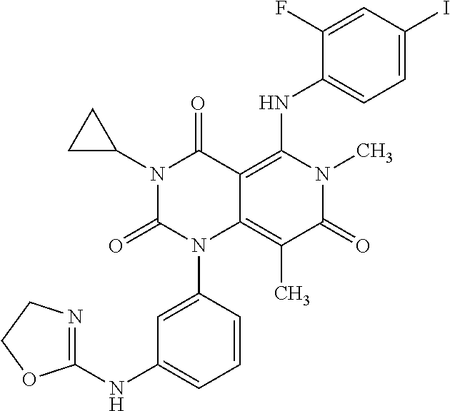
C1=CC(N2C3=C(C)C(=O)N(C)C(NC4=CC=C(I)C=C4F)=C3C(=O)N(C3CC3)C2=O)=CC(NC2=NCCO2)=C1
